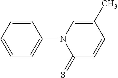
C1=CC=CC(N2C(=S)C=CC(C)=C2)=C1
